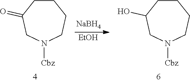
C1CC(=O)CN([Cbz])CC1.[NaBH4].[EtOH].C1CC(O)CN([Cbz])CC1
